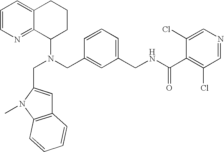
N(CC1=CC(CNC(C2=C(Cl)C=NC=C2Cl)=O)=CC=C1)(C1CCCC2=CC=CN=C12)CC1=CC2=C(N1C)C=CC=C2
